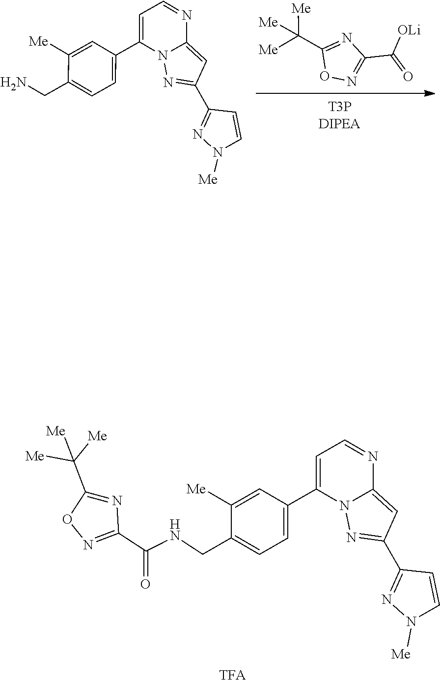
C(C1=NC(C([OLi])=O)=NO1)([Me])([Me])[Me].N1([Me])N=C(C2=NN3C(=C2)N=CC=C3C2=CC=C(CN)C([Me])=C2)C=C1.N1([Me])N=C(C2=NN3C(=C2)N=CC=C3C2=CC=C(CNC(C3=NOC(C([Me])([Me])[Me])=N3)=O)C([Me])=C2)C=C1
